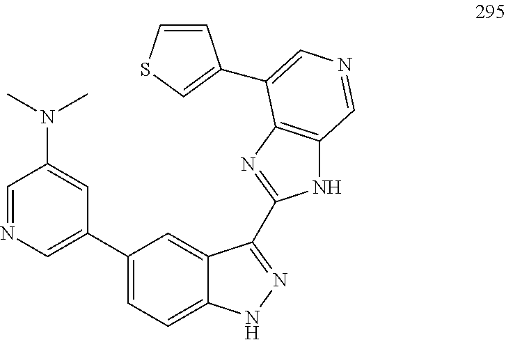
C1=NC=C(C2=CC=C3C(=C2)C(C2=NC4=C(N2)C=NC=C4C2=CSC=C2)=NN3)C=C1N(C)C
